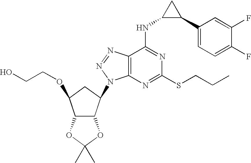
C12C(C(N3C4=C(N=N3)C(NC3C(C5=CC=C(F)C(F)=C5)C3)=NC(SCCC)=N4)CC1OCCO)OC(C)(C)O2
